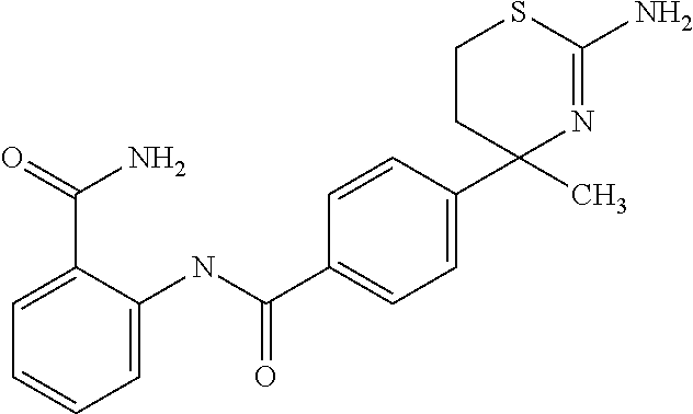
C1CC(C)(C2=CC=C(C(NC3=CC=CC=C3C(N)=O)=O)C=C2)N=C(N)S1
